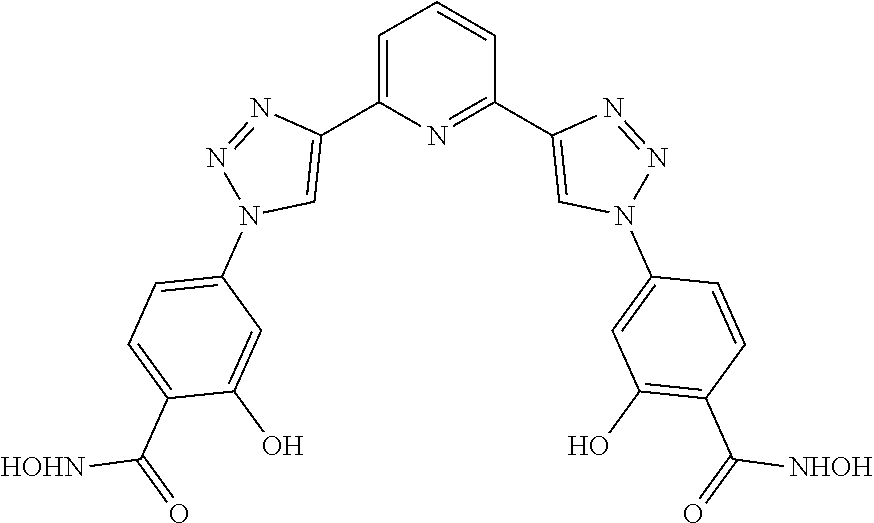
C1=C(C2=CN(C3=CC=C(C(=O)[HOHN])C(O)=C3)N=N2)N=C(C2=CN(C3=CC(O)=C(C(=O)[NHOH])C=C3)N=N2)C=C1
